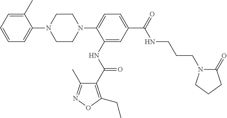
C1=C(C)C(N2CCN(C3=CC=C(C(NCCCN4C(=O)CCC4)=O)C=C3NC(=O)C3=C(CC)ON=C3C)CC2)=CC=C1
